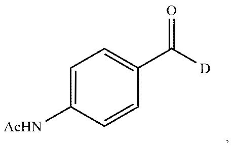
[AcHN]C1=CC=C(C([D])=O)C=C1
